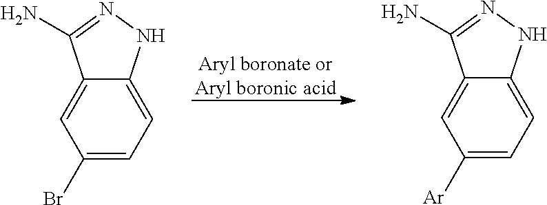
C1(Br)=CC=C2C(=C1)C(N)=NN2.C1([Ar])=CC=C2C(=C1)C(N)=NN2
